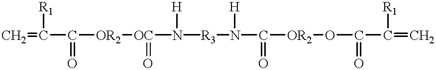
C=C(C(=O)[OR2][OC](N([R3]N(C([OR2]OC(C(=C)[R1])=O)=O)[H])[H])=O)[R1]
